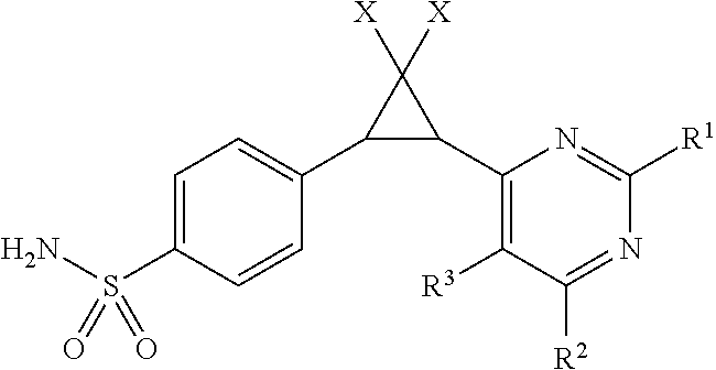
C1([R3])=C(C2C(C3=CC=C(S(N)(=O)=O)C=C3)C2([X])[X])N=C([R1])N=C1[R2]
